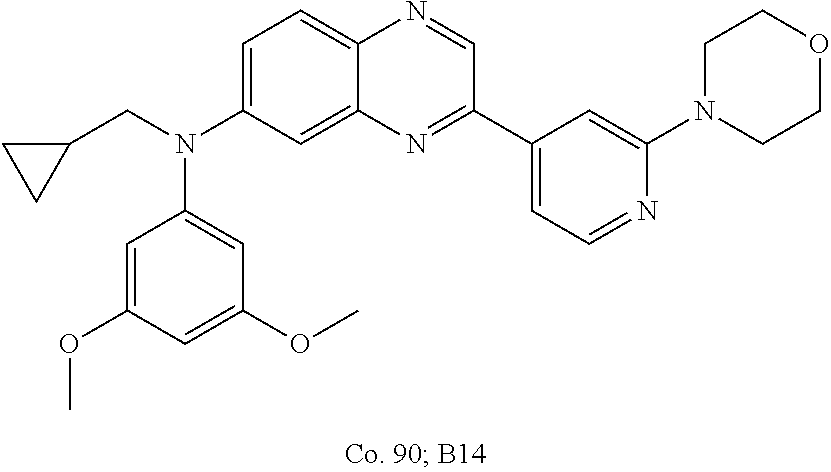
C1=C(OC)C=C(OC)C=C1N(CC1CC1)C1=CC=C2C(=C1)N=C(C1=CC=NC(N3CCOCC3)=C1)C=N2
